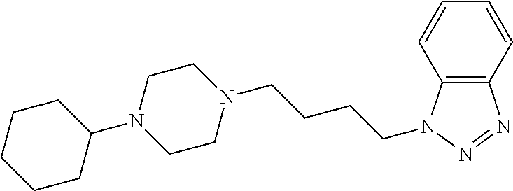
N1(C2CCCCC2)CCN(CCCCN2C3=C(N=N2)C=CC=C3)CC1
